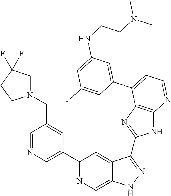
C1=NC=C(C2=NC=C3C(=C2)C(C2=NC4=C(N2)N=CC=C4C2=CC(NCCN(C)C)=CC(F)=C2)=NN3)C=C1CN1CC(F)(F)CC1
